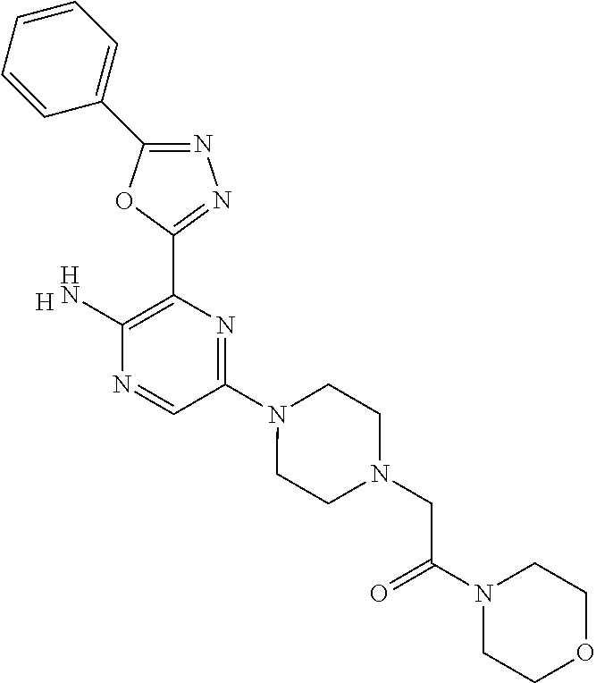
N1=C(C2=CC=CC=C2)OC(C2=C(N)N=CC(N3CCN(CC(N4CCOCC4)=O)CC3)=N2)=N1.[H]
